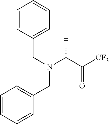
C1=CC(CN(CC2=CC=CC=C2)C(C([CF3])=O)C)=CC=C1
